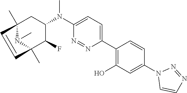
C1(C2=C(O)C=C(N3C=CN=N3)C=C2)=CC=C(N(C2CC3(C)N(C)C(C)(C2F)C=C3)C)N=N1
